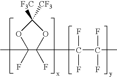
C1([F3C])([CF3])OC(F)(C)C(F)(C(C(F)(F)C)(F)F)O1
